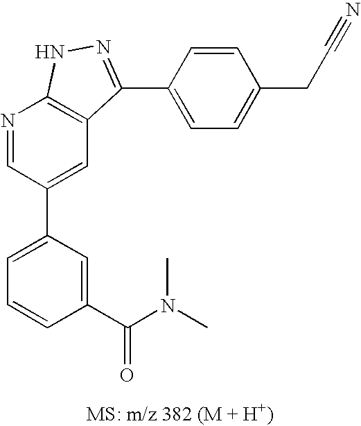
N1=CC(C2=CC=CC(C(N(C)C)=O)=C2)=CC2=C1NN=C2C1=CC=C(CC#N)C=C1
